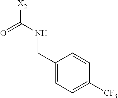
[X2]C(NCC1=CC=C([CF3])C=C1)=O
